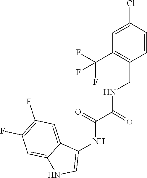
N(C(C(NC1=CNC2=CC(F)=C(F)C=C12)=O)=O)CC1=C(C(F)(F)F)C=C(Cl)C=C1
